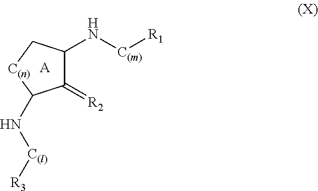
C1(=[R2])C(N[C(m)][R1])C[C(n)]C1N[C(l)][R3].[A]
